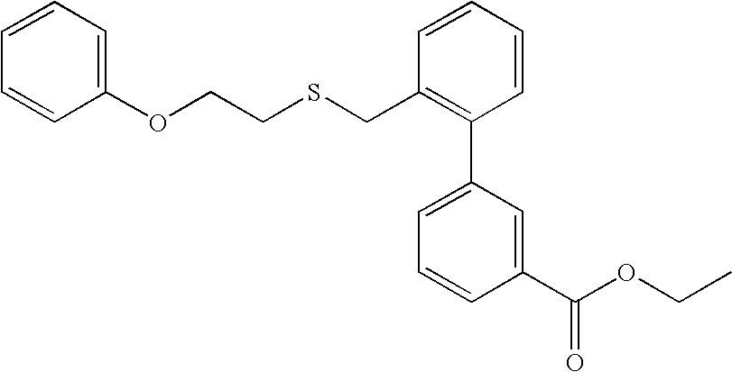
C(C1=C(C2=CC=CC(C(=O)OCC)=C2)C=CC=C1)SCCOC1=CC=CC=C1
